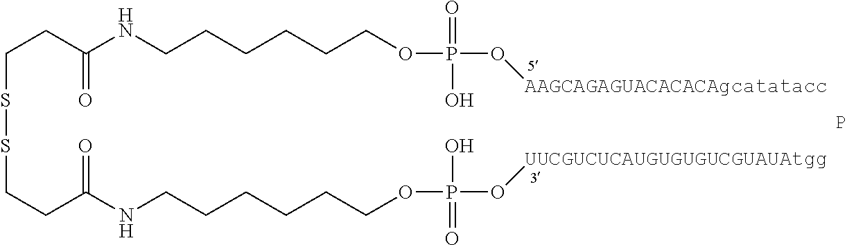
C(CC(NCCCCCCOP(O[AAGCAGAGUACACACAgcatatacc])(=O)O)=O)SSCCC(NCCCCCCOP(O[UUCGUCUCAUGUGUGUCGUAUAtgg])(=O)O)=O.P
